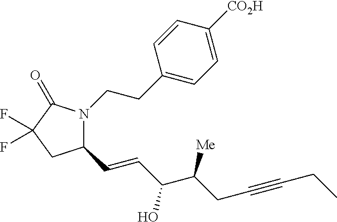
C1(C=CC(C(CC#CCC)[Me])O)N(CCC2=CC=C([CO2H])C=C2)C(=O)C(F)(F)C1
